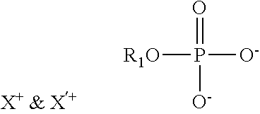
O=P([R1O])([O-])[O-]
